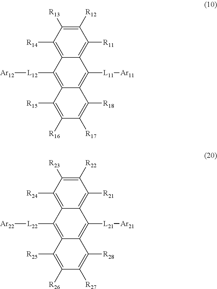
C1([R12])=C([R13])C([R14])=C2C(=C1[R11])C([L11][Ar11])=C1C(=C2[L12][Ar12])C([R15])=C([R16])C([R17])=C1[R18].C1([R22])=C([R23])C([R24])=C2C(=C1[R21])C([L21][Ar21])=C1C(=C2[L22][Ar22])C([R25])=C([R26])C([R27])=C1[R28]
